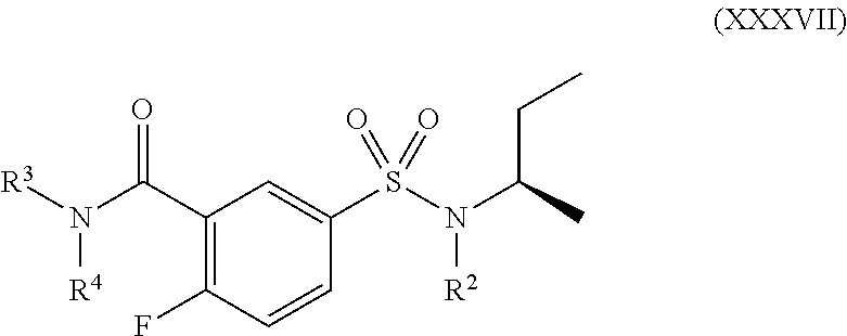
C1(C(N([R3])[R4])=O)=C(F)C=CC(S(N(C(CC)C)[R2])(=O)=O)=C1
